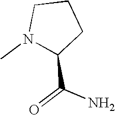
C1CN(C)C(C(=O)N)C1
